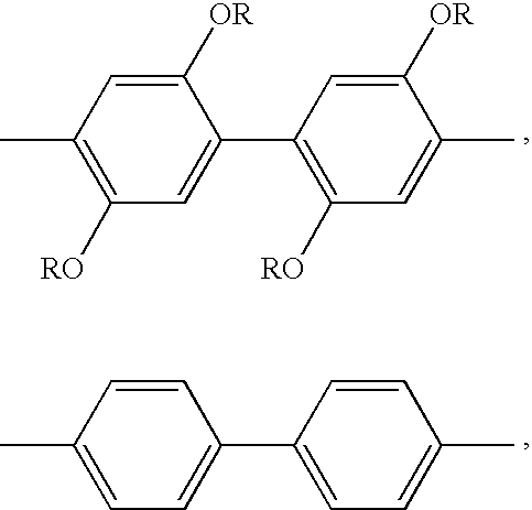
C1([OR])=CC(C)=C([RO])C=C1C1=C([RO])C=C(C)C([OR])=C1.C1=CC(C)=CC=C1C1=CC=C(C)C=C1
